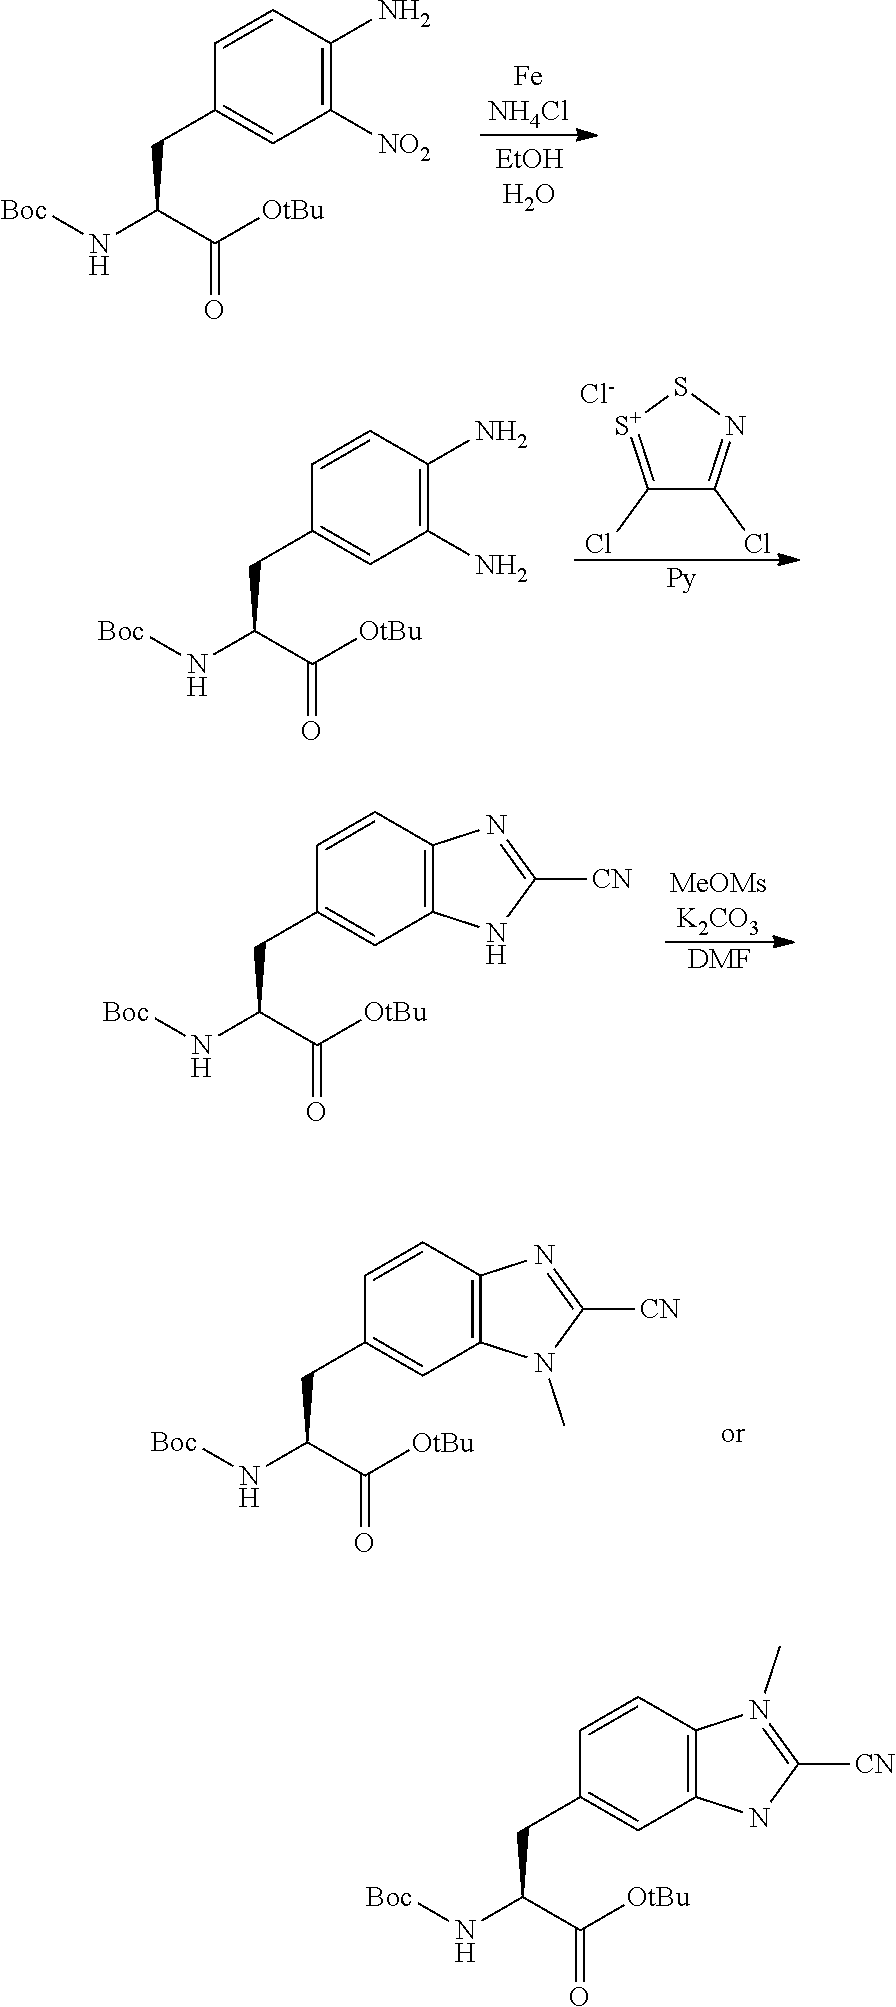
C1(Cl)=[S+]SN=C1Cl.[Cl-].[Py].[Boc]NC(C([OtBu])=O)CC1=CC(N)=C(N)C=C1.[Boc]NC(C([OtBu])=O)CC1=CC([NO2])=C(N)C=C1.[Boc]NC(C([OtBu])=O)CC1=CC2=C(C=C1)N=C([CN])N2.[DMF].[Boc]NC(C([OtBu])=O)CC1=CC2=C(C=C1)N=C([CN])N2C.[Boc]NC(C([OtBu])=O)CC1=CC2=C(C=C1)N(C)=C([CN])N2
